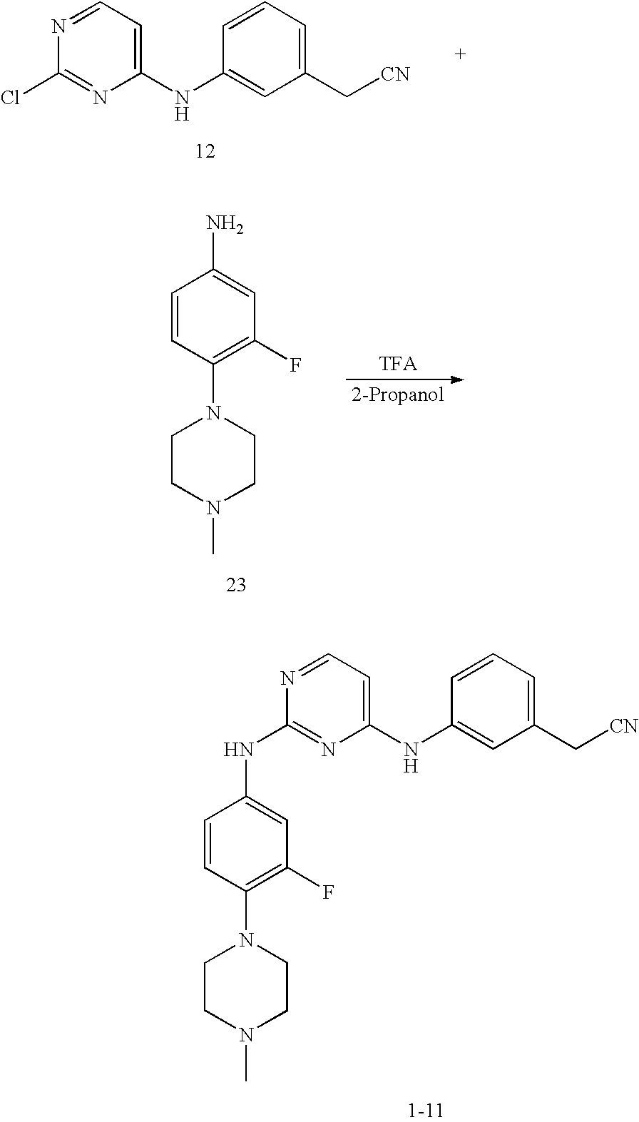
N1=CC=C(NC2=CC(C[CN])=CC=C2)N=C1Cl.C1=CC(N2CCN(C)CC2)=C(F)C=C1NC1=NC(NC2=CC(C[CN])=CC=C2)=CC=N1.C1=CC(N2CCN(C)CC2)=C(F)C=C1N
